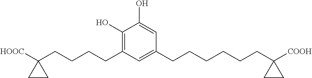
C1(O)=C(CCCCC2([HOOC])CC2)C=C(CCCCCCC2([COOH])CC2)C=C1O
